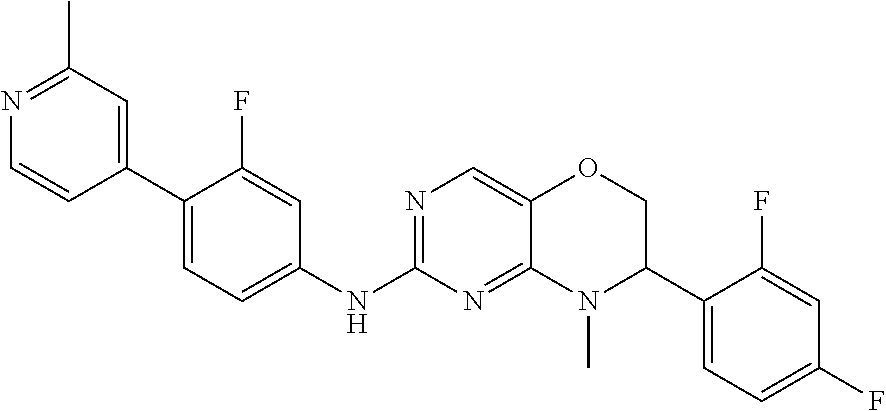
N1=C(NC2=CC=C(C3=CC(C)=NC=C3)C(F)=C2)N=C2C(=C1)OCC(C1=CC=C(F)C=C1F)N2C
